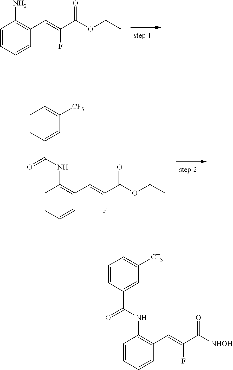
C1(C=C(C(OCC)=O)F)=C(N)C=CC=C1.C1(C=C(C(OCC)=O)F)=C(NC(C2=CC([CF3])=CC=C2)=O)C=CC=C1.C1(C=C(C([NHOH])=O)F)=C(NC(C2=CC([CF3])=CC=C2)=O)C=CC=C1
